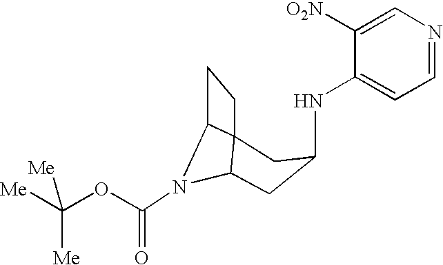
N(C1CC2N(C(OC([Me])([Me])[Me])=O)C3C2(CC3)C1)C1=CC=NC=C1[O2N]
